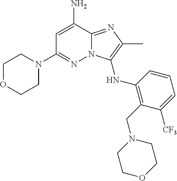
C1=C(N)C2=NC(C)=C(NC3=C(CN4CCOCC4)C([CF3])=CC=C3)N2N=C1N1CCOCC1
